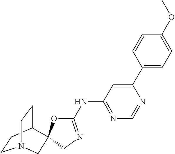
C1CC2CCN1CC21OC(NC2=NC=NC(C3=CC=C(OC)C=C3)=C2)=NC1
